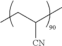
C(C)C(C)[CN]
